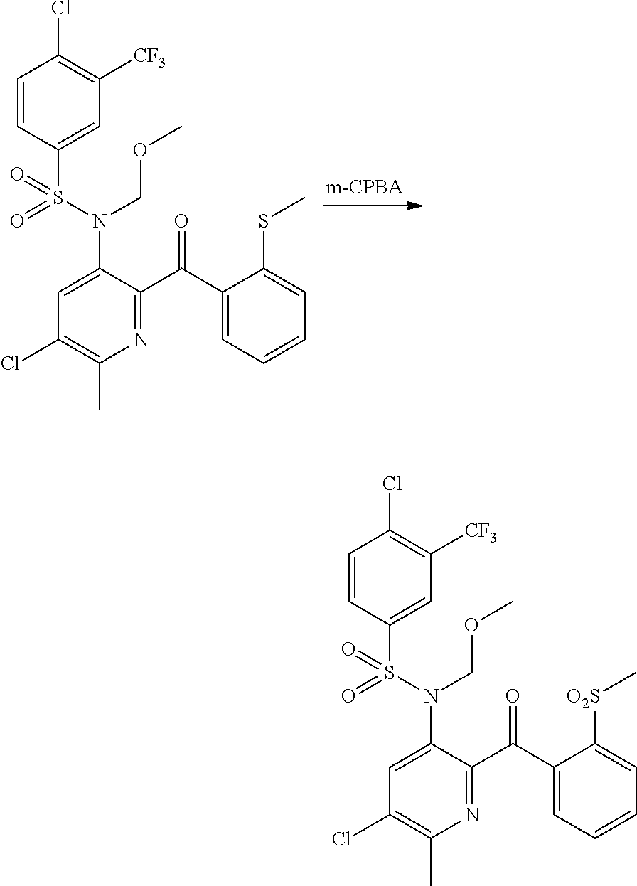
C1=CC(S(N(COC)C2=CC(Cl)=C(C)N=C2C(C2=CC=CC=C2SC)=O)(=O)=O)=CC([CF3])=C1Cl.C1=CC(S(N(COC)C2=CC(Cl)=C(C)N=C2C(C2=CC=CC=C2[O2S]C)=O)(=O)=O)=CC([CF3])=C1Cl
